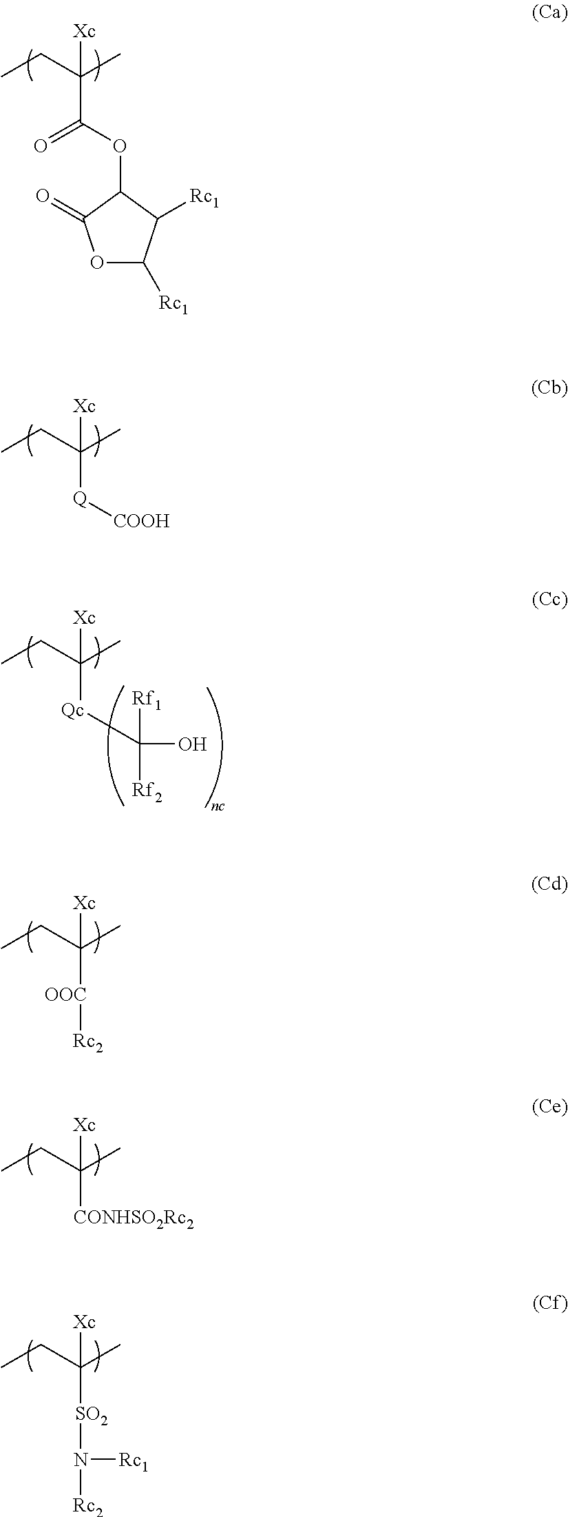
C(C(OC1C(=O)OC([Rc1])C1[Rc1])=O)(CC)(C)[Xc].C([Q][COOH])(CC)(C)[Xc].C(CC)(C)([Xc])[Qc]C(O)([Rf1])[Rf2].C(CC)(C)([Xc])[OOC][Rc2].C(CC)(C)([Xc])[CONHSO2Rc2].C(CC)(C)([Xc])[SO2]N([Rc2])[Rc1]
